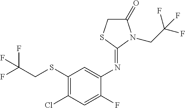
N(C1=CC(SCC(F)(F)F)=C(Cl)C=C1F)=C1N(CC(F)(F)F)C(=O)CS1
